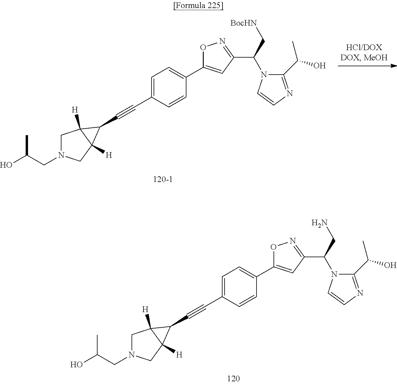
C1N(CC(C)O)CC2([H])C1([H])C2C#CC1=CC=C(C2=CC(C(N3C(C(C)O)=NC=C3)C[BocHN])=NO2)C=C1.C1N(CC(C)O)CC2([H])C1([H])C2C#CC1=CC=C(C2=CC(C(N3C(C(C)O)=NC=C3)CN)=NO2)C=C1
